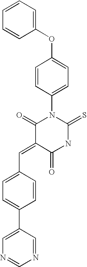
C1=CC=CC(OC2=CC=C(N3C(=O)C(=CC4=CC=C(C5=CN=CN=C5)C=C4)C(=O)NC3=S)C=C2)=C1
